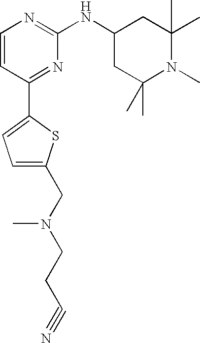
C1=CC(C2=CC=C(CN(CCC#N)C)S2)=NC(NC2CC(C)(C)N(C)C(C)(C)C2)=N1
